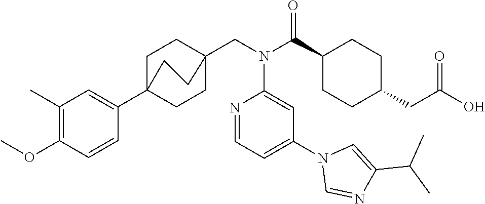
C1(C(N(CC23CCC(C4=CC(C)=C(OC)C=C4)(CC2)CC3)C2=CC(N3C=NC(C(C)C)=C3)=CC=N2)=O)CCC(CC(O)=O)CC1
